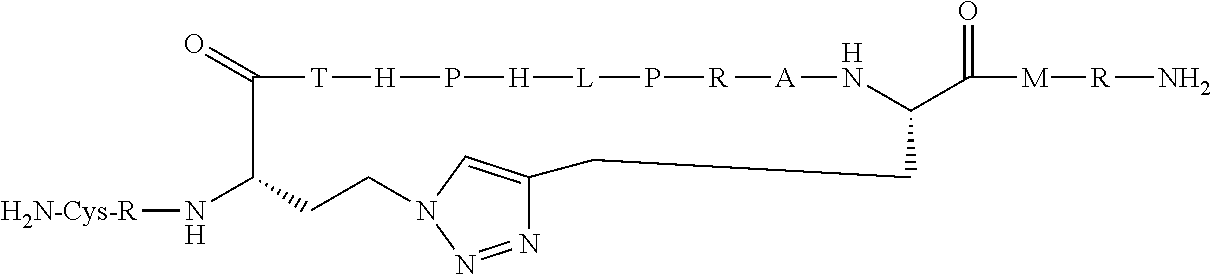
N1=NN2C=C1CCC(C([M][R]N)=O)N[A][R]P[L][H]P[H][T]C(=O)C(N[H2N-Cys-R])CC2
